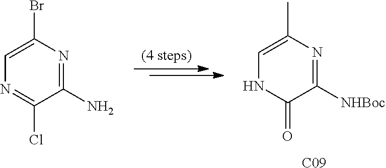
C1(N)=NC(Br)=CN=C1Cl.C1([NHBoc])=NC(C)=CNC1=O.[C09]
